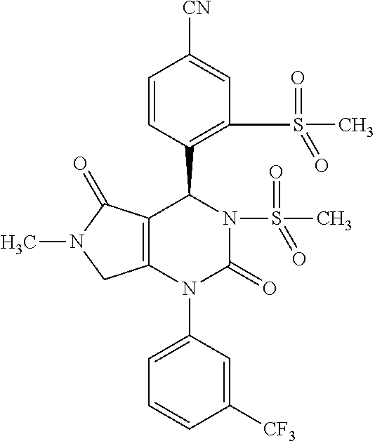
C1=CC(C2C3=C(N(C4=CC=CC([CF3])=C4)C(=O)N2S(=O)(C)=O)CN(C)C3=O)=C(S(C)(=O)=O)C=C1[CN]
